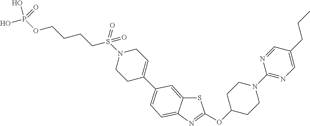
S1C2=CC(C3=CCN(S(CCCCOP(O)(O)=O)(=O)=O)CC3)=CC=C2N=C1OC1CCN(C2=NC=C(CCC)C=N2)CC1
